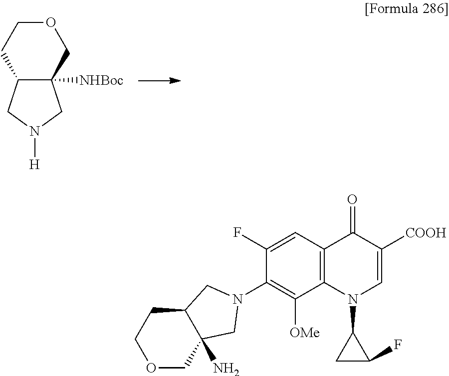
C1OCC2([NHBoc])C(C1)CN([H])C2.C12CCOCC1(N)CN(C1=C([OMe])C3=C(C=C1F)C(=O)C([COOH])=CN3C1CC1F)C2
